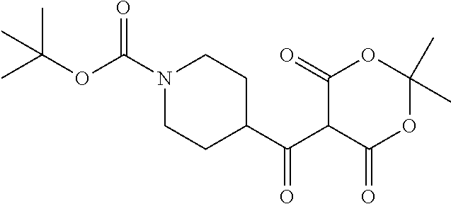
C1(=O)C(C(C2CCN(C(OC(C)(C)C)=O)CC2)=O)C(=O)OC(C)(C)O1
